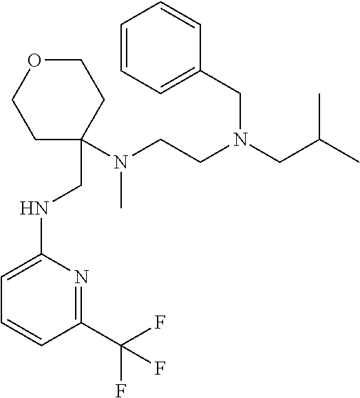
C1COCCC1(CNC1=CC=CC(C(F)(F)F)=N1)N(CCN(CC(C)C)CC1=CC=CC=C1)C
